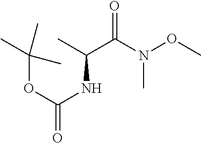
C(OC(NC(C)C(=O)N(C)OC)=O)(C)(C)C
